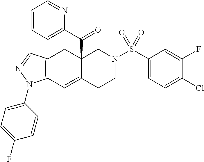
C12=C(C=C3C(C(C4=CC=CC=N4)=O)(C1)CN(S(C1=CC=C(Cl)C(F)=C1)(=O)=O)CC3)N(C1=CC=C(F)C=C1)N=C2
